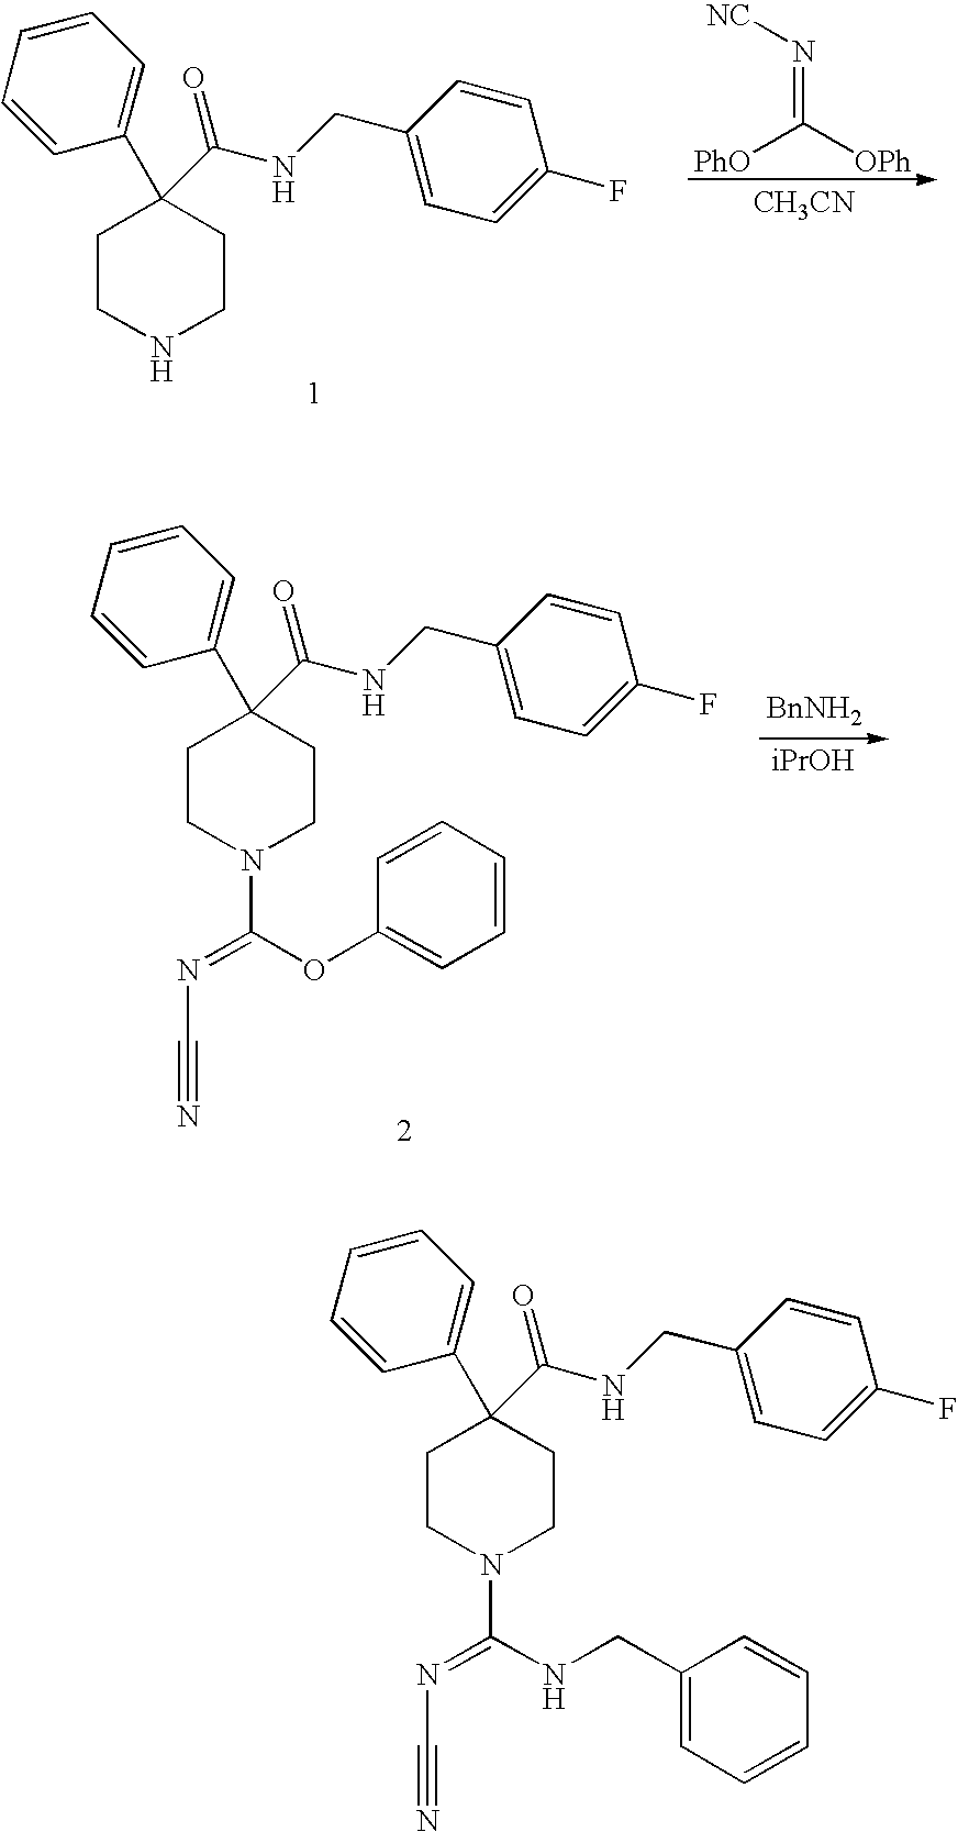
[CH3CN].[PhO]C([OPh])=N[NC].C1CNCCC1(C(NCC1=CC=C(F)C=C1)=O)C1=CC=CC=C1.[BnNH2].C1CN(C(OC2=CC=CC=C2)=NC#N)CCC1(C(NCC1=CC=C(F)C=C1)=O)C1=CC=CC=C1.C1CN(C(NCC2=CC=CC=C2)=NC#N)CCC1(C(NCC1=CC=C(F)C=C1)=O)C1=CC=CC=C1
